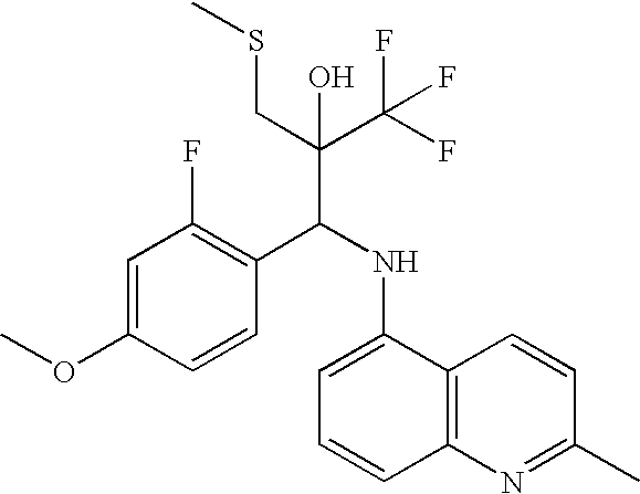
C1=C(OC)C=CC(C(NC2=CC=CC3=C2C=CC(C)=N3)C(C(F)(F)F)(CSC)O)=C1F
